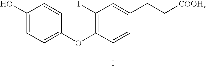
C1(O)=CC=C(OC2=C(I)C=C(CC[COOH])C=C2I)C=C1
